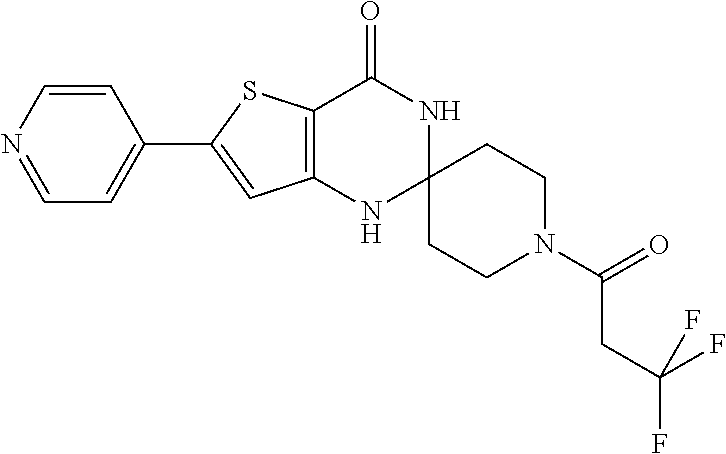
C1=CN=CC=C1C1=CC2=C(S1)C(=O)NC1(N2)CCN(C(=O)CC(F)(F)F)CC1
